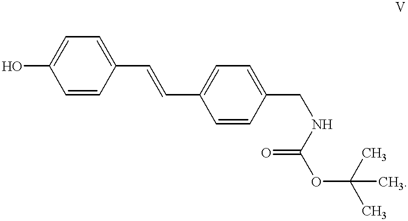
C1=CC(C=CC2=CC=C(CNC(OC(C)(C)C)=O)C=C2)=CC=C1O
